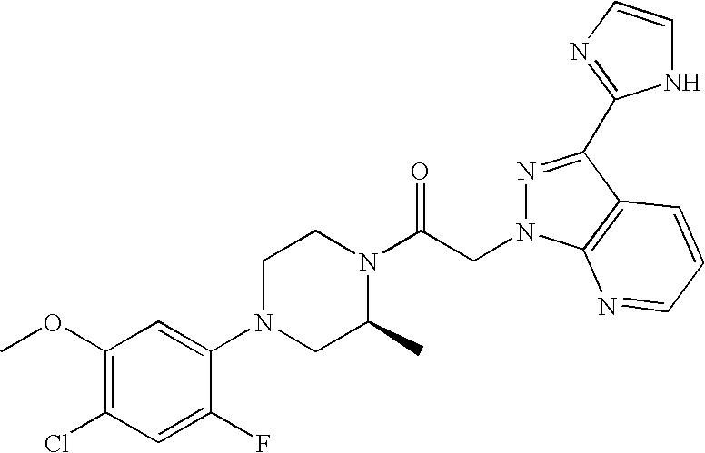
C1(OC)=C(Cl)C=C(F)C(N2CC(C)N(C(CN3C4=C(C(C5=NC=CN5)=N3)C=CC=N4)=O)CC2)=C1
